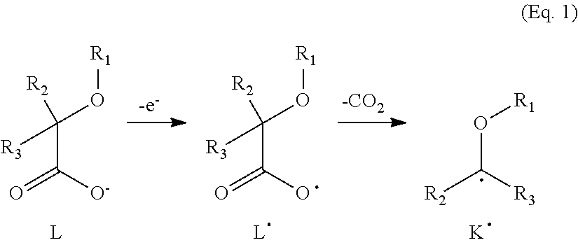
[R3]C(O[R1])([R2])C([O-])=O.[R3]C(O[R1])([R2])C(O)=O.[K].[R1]OC([R3])[R2]
